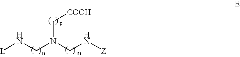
[L]NCN(CN[Z])C[COOH]
